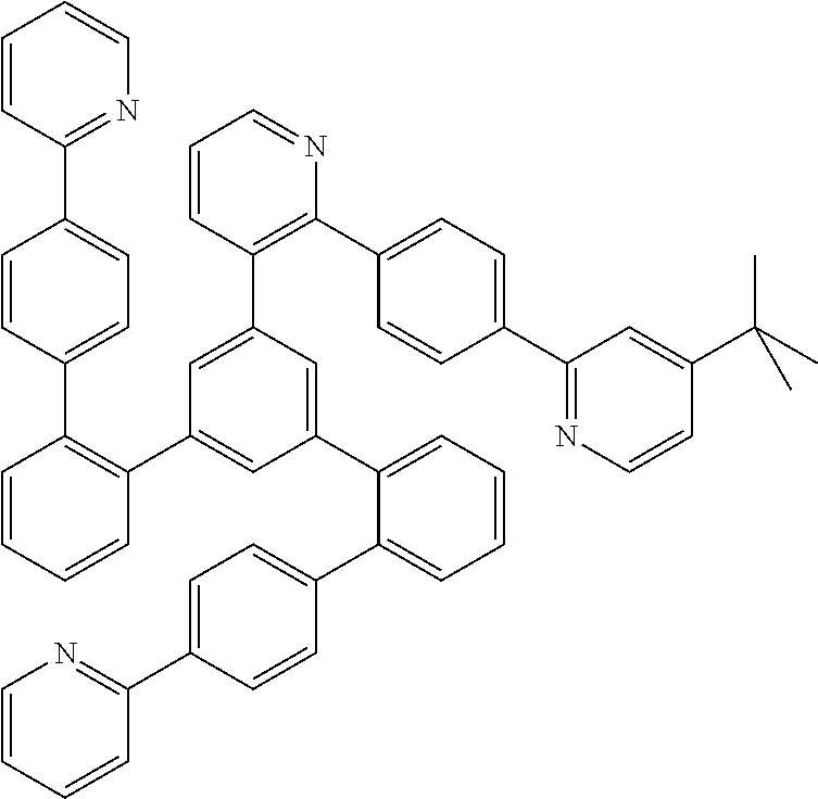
C1=CC(C2=CC=C(C3=C(C4=CC(C5=CC=CC=C5C5=CC=C(C6=NC=CC=C6)C=C5)=CC(C5=C(C6=CC=C(C7=NC=CC(C(C)(C)C)=C7)C=C6)N=CC=C5)=C4)C=CC=C3)C=C2)=NC=C1
